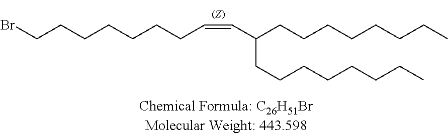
BrCCCCCCCC=CC(CCCCCCCC)CCCCCCCC
